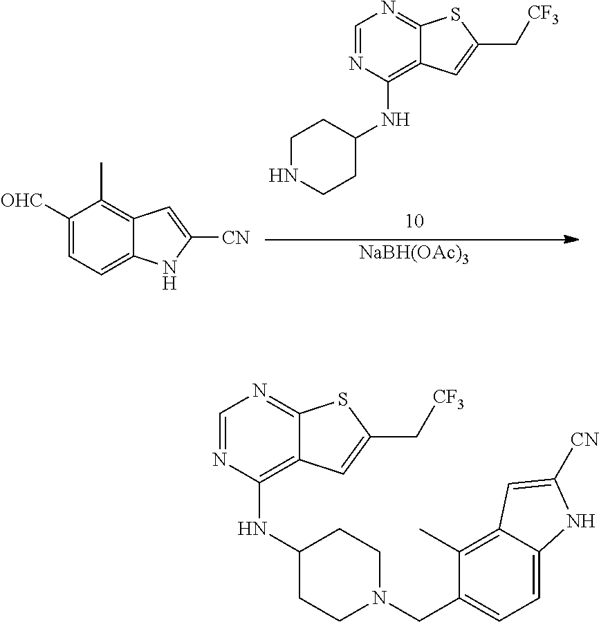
C1=NC(NC2CCNCC2)=C2C(=N1)SC(C[CF3])=C2.[NaBH(OAc)3].C1([OHC])=CC=C2C(=C1C)C=C([CN])N2.C1=NC(NC2CCN(CC3=CC=C4C(=C3C)C=C([CN])N4)CC2)=C2C(=N1)SC(C[CF3])=C2
